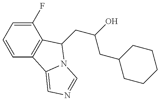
C1=CC=C(F)C2=C1C1=CN=CN1C2CC(O)CC1CCCCC1
